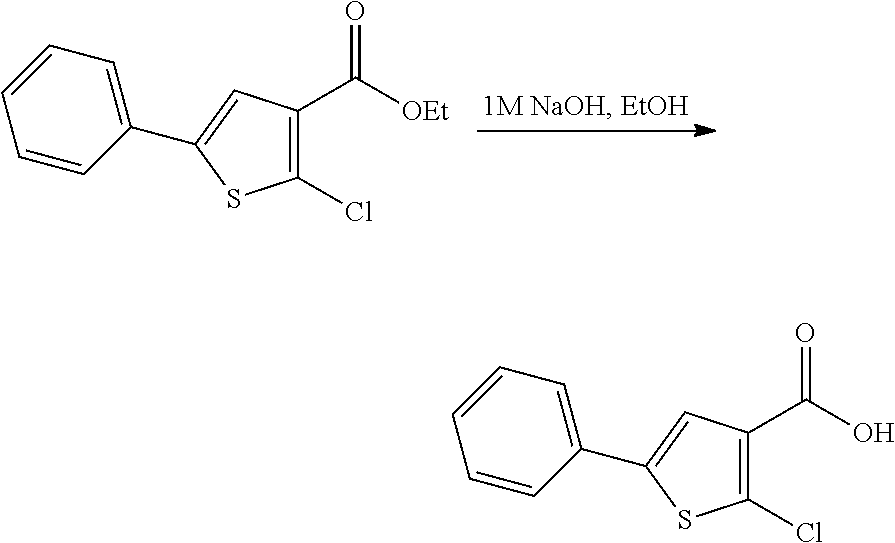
C1(Cl)=C(C([OEt])=O)C=C(C2=CC=CC=C2)S1.C1(Cl)=C(C(O)=O)C=C(C2=CC=CC=C2)S1
